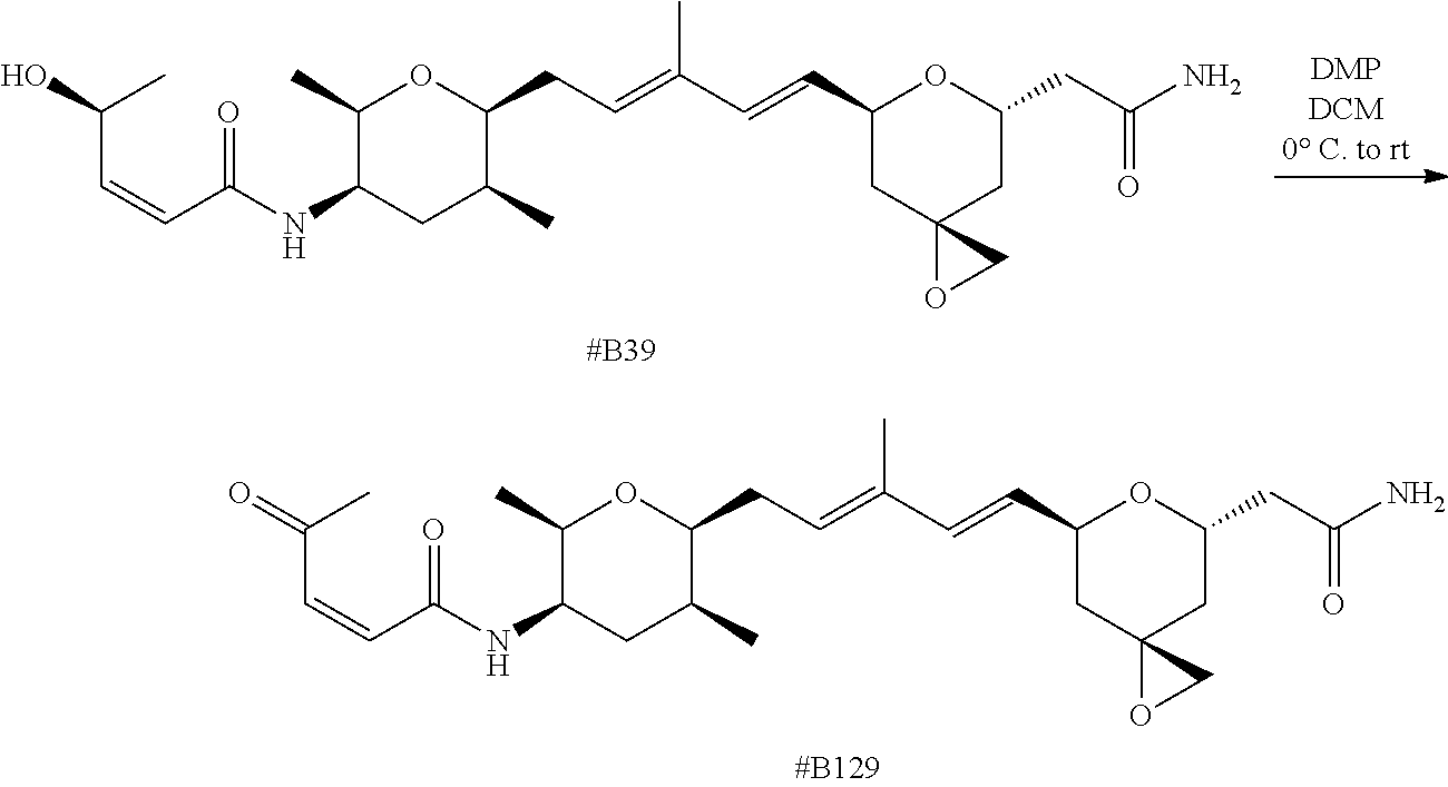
C(C=CC(NC1CC(C)C(CC=C(C=CC2CC3(CC(CC(=O)N)O2)OC3)C)OC1C)=O)(=O)C.C(C=CC(NC1CC(C)C(CC=C(C=CC2CC3(CC(CC(=O)N)O2)OC3)C)OC1C)=O)(O)C
